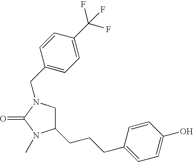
C1=CC(CCCC2CN(CC3=CC=C(C(F)(F)F)C=C3)C(=O)N2C)=CC=C1O
